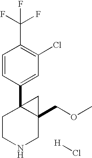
C1=CC(C23CCNCC2(COC)C3)=CC(Cl)=C1C(F)(F)F.[H]Cl
